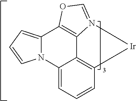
N12C(=CC=C1)C1=C3C4=C(C=CC=C24)[Ir]N3=CO1
